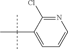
N1=C(Cl)C(C(C)(C)C)=CC=C1
